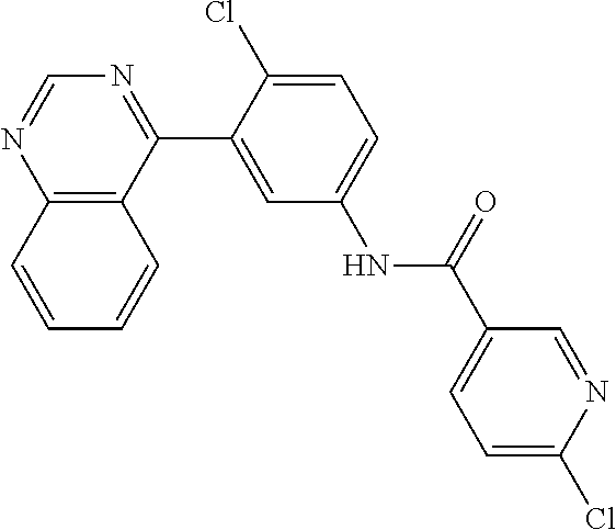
C12=C(C(C3=CC(NC(C4=CC=C(Cl)N=C4)=O)=CC=C3Cl)=NC=N1)C=CC=C2
